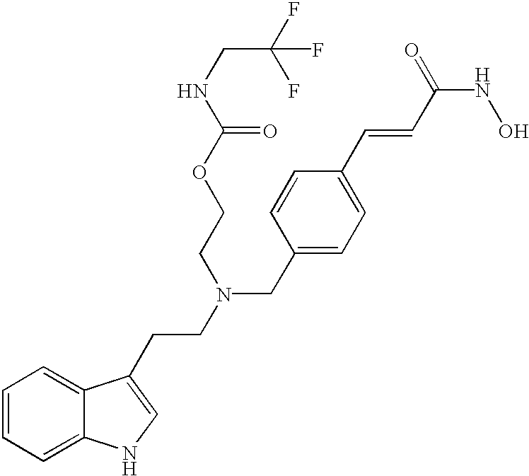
C12=CC=CC=C1NC=C2CCN(CC1=CC=C(C=CC(NO)=O)C=C1)CCOC(NCC(F)(F)F)=O
